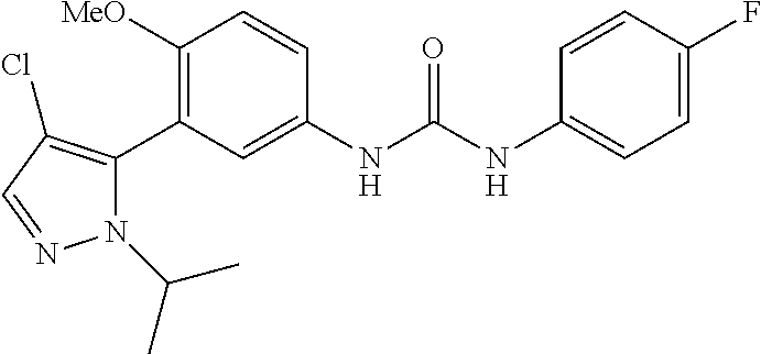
C1([OMe])=C(C2=C(Cl)C=NN2C(C)C)C=C(NC(=O)NC2=CC=C(F)C=C2)C=C1
